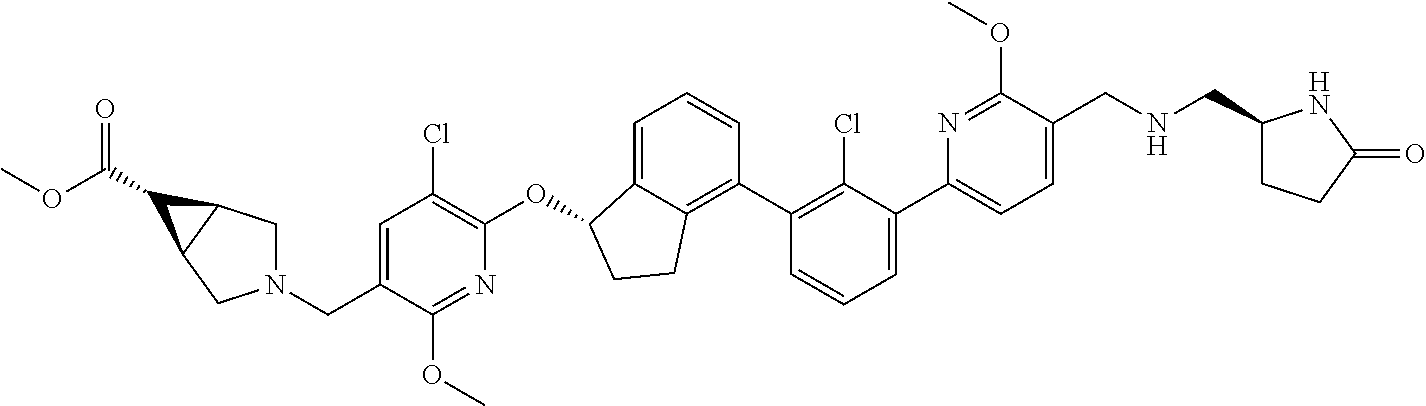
O(C1C2=CC=CC(C3=C(Cl)C(C4=CC=C(CNCC5CCC(=O)N5)C(OC)=N4)=CC=C3)=C2CC1)C1=C(Cl)C=C(CN2CC3C(C2)C3C(OC)=O)C(OC)=N1
